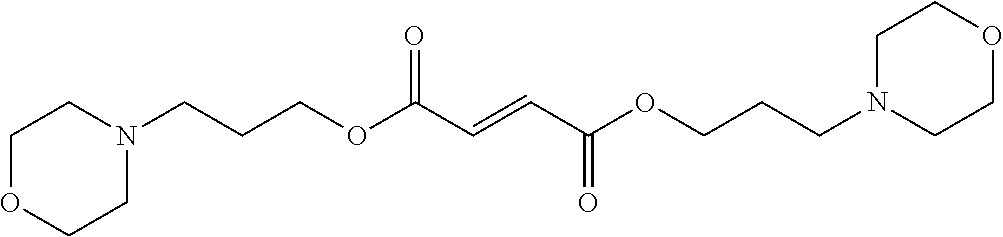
N1(CCCOC(C=CC(OCCCN2CCOCC2)=O)=O)CCOCC1
